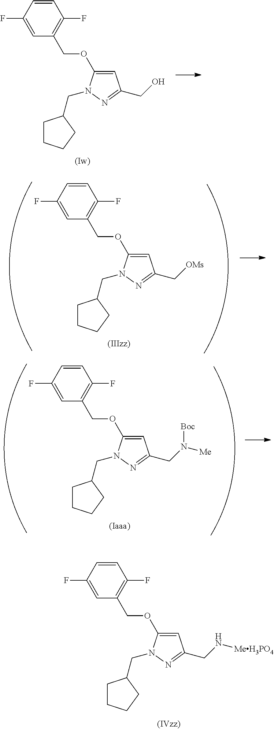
C1CCCC1CN1C(OCC2=C(F)C=CC(F)=C2)=CC(CN([Me])[Boc])=N1.C1CCCC1CN1C(OCC2=C(F)C=CC(F)=C2)=CC(CO)=N1.C1CCCC1CN1C(OCC2=C(F)C=CC(F)=C2)=CC(C[OMs])=N1.C1CCCC1CN1C(OCC2=C(F)C=CC(F)=C2)=CC(CN[MeH3PO4])=N1
